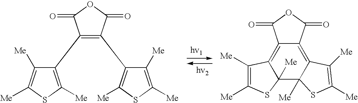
C1(C2=C(C3=C([Me])SC([Me])=C3[Me])C(=O)OC2=O)=C([Me])SC([Me])=C1[Me].C12=C3C([Me])(C4([Me])C(=C1C(=O)OC2=O)C([Me])=C([Me])S4)SC([Me])=C3[Me]
